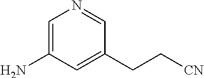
C1=C(N)C=C(CC[CN])C=N1
